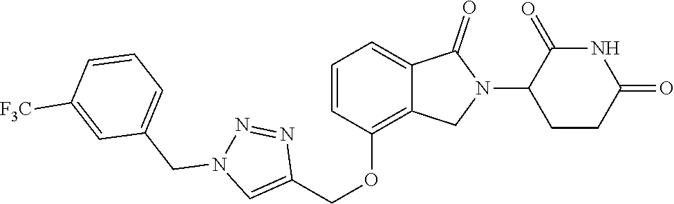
C1(OCC2=CN(CC3=CC=CC([F3C])=C3)N=N2)=C2C(=CC=C1)C(=O)N(C1CCC(=O)NC1=O)C2
